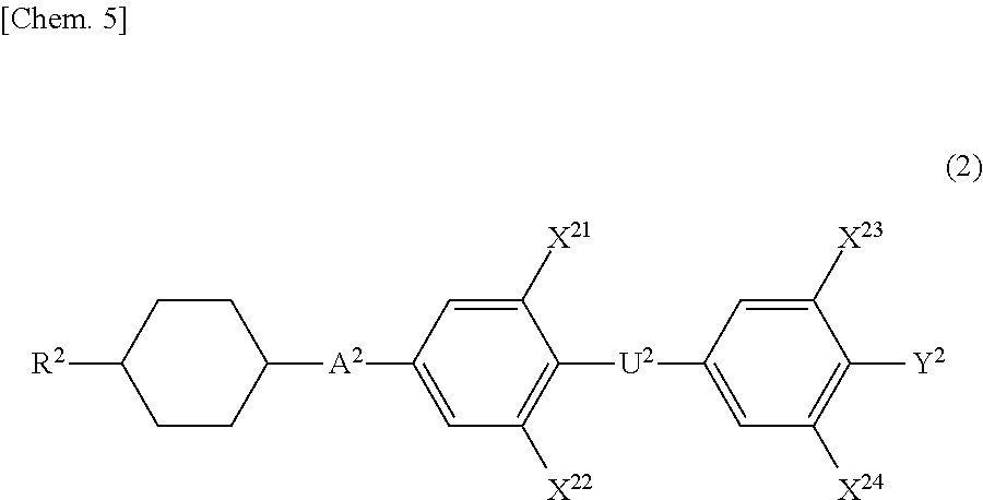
C1CC([A2]C2=CC([X22])=C([U2]C3=CC([X24])=C([Y2])C([X23])=C3)C([X21])=C2)CCC1[R2]
